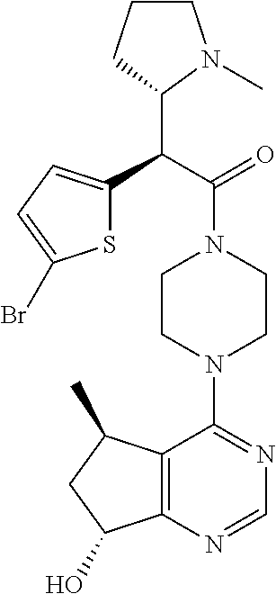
C(C(=O)N1CCN(C2=NC=NC3=C2C(C)CC3O)CC1)(C1N(C)CCC1)C1=CC=C(Br)S1
